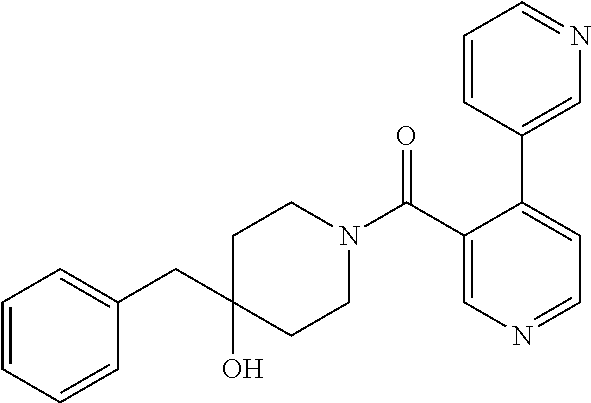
C1(CC2(O)CCN(C(C3=CN=CC=C3C3=CN=CC=C3)=O)CC2)=CC=CC=C1
